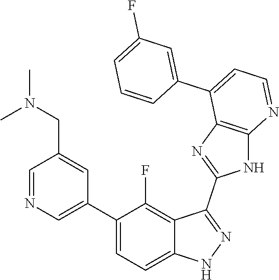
C1=NC=C(C2=CC=C3C(=C2F)C(C2=NC4=C(N2)N=CC=C4C2=CC(F)=CC=C2)=NN3)C=C1CN(C)C
